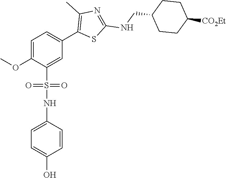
C1=C(OC)C(S(NC2=CC=C(O)C=C2)(=O)=O)=CC(C2=C(C)N=C(NCC3CCC([CO2Et])CC3)S2)=C1
